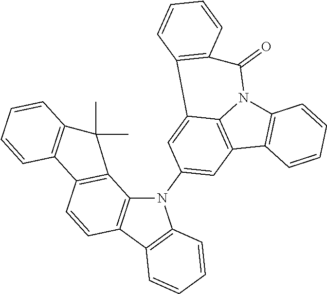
C12=C(C3=C4N1C(=O)C1=C(C4=CC(N4C5=C(C6=C4C=CC=C6)C=CC4=C5C(C)(C)C5=C4C=CC=C5)=C3)C=CC=C1)C=CC=C2
